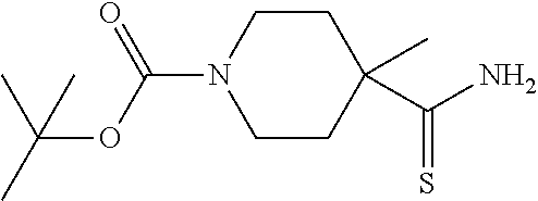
C1CN(C(OC(C)(C)C)=O)CCC1(C)C(N)=S
